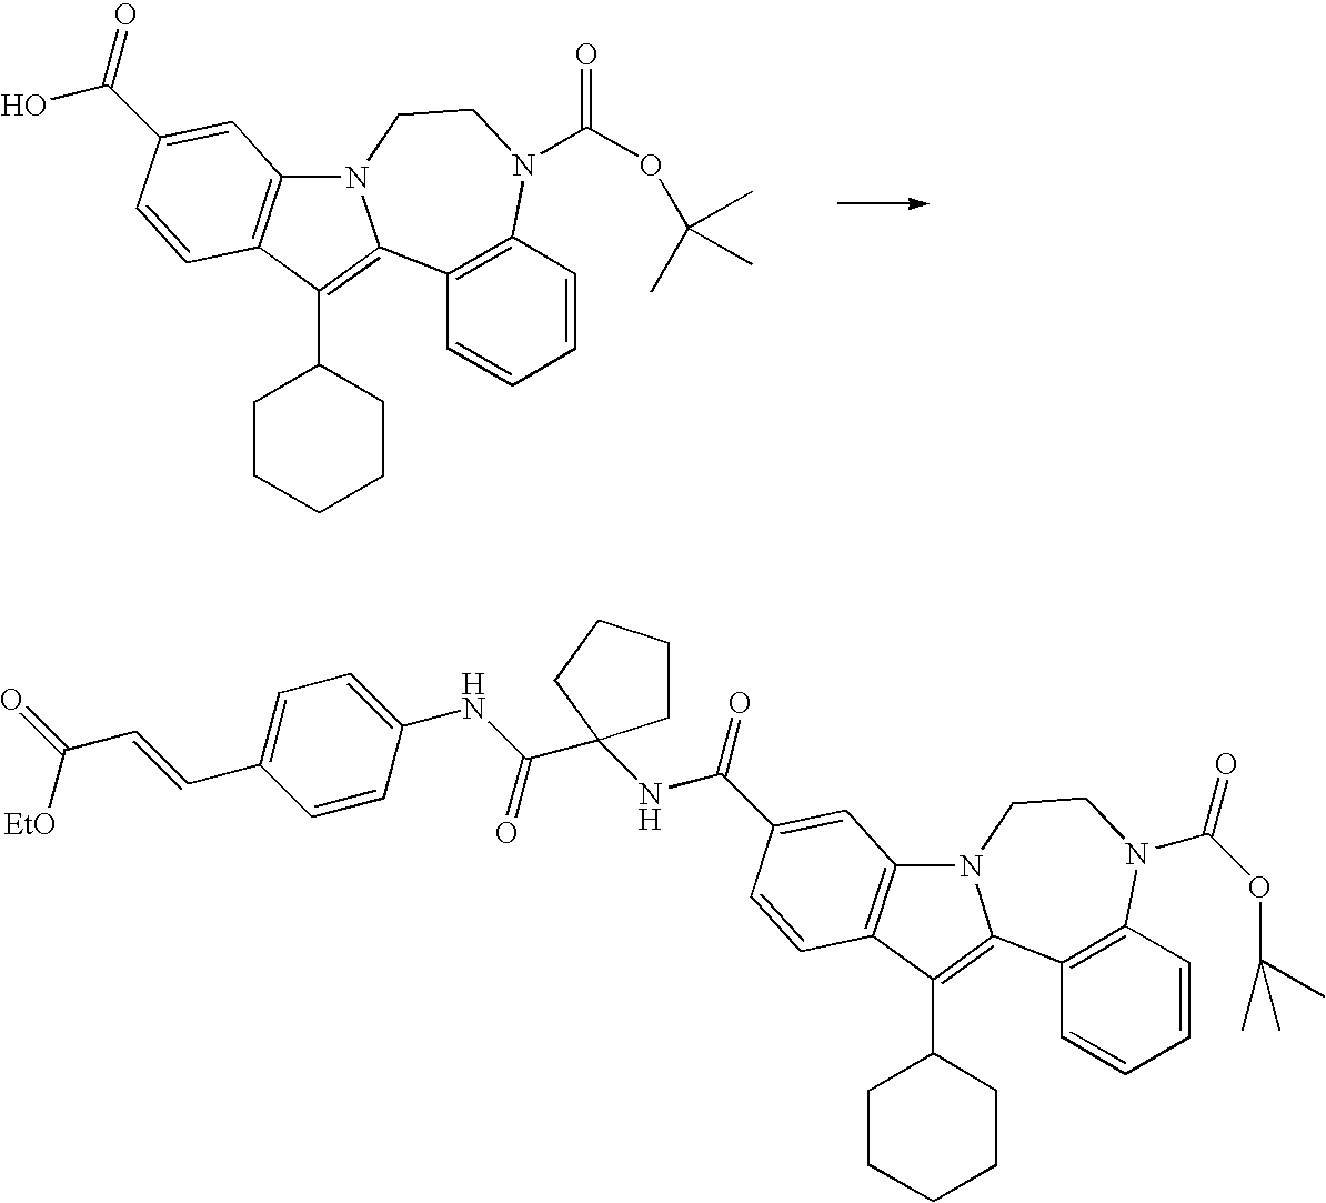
C1(C2CCCCC2)=C2C3=C(C=CC=C3)N(C(OC(C)(C)C)=O)CCN2C2=C1C=CC(C(O)=O)=C2.C1(C2CCCCC2)=C2C3=C(C=CC=C3)N(C(OC(C)(C)C)=O)CCN2C2=C1C=CC(C(NC1(C(NC3=CC=C(C=CC([EtO])=O)C=C3)=O)CCCC1)=O)=C2
